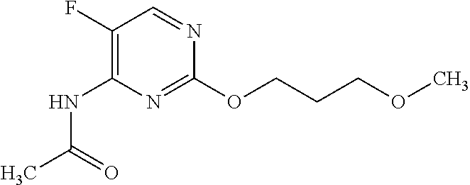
C1(NC(C)=O)=C(F)C=NC(OCCCOC)=N1
